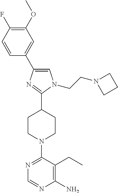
C1(OC)=C(F)C=CC(C2=CN(CCN3CCC3)C(C3CCN(C4=NC=NC(N)=C4CC)CC3)=N2)=C1
